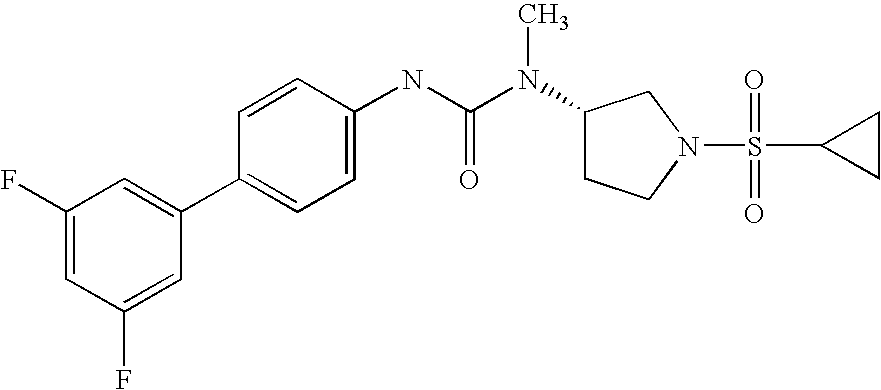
C1(F)=CC(F)=CC(C2=CC=C(NC(N(C3CCN(S(C4CC4)(=O)=O)C3)C)=O)C=C2)=C1
